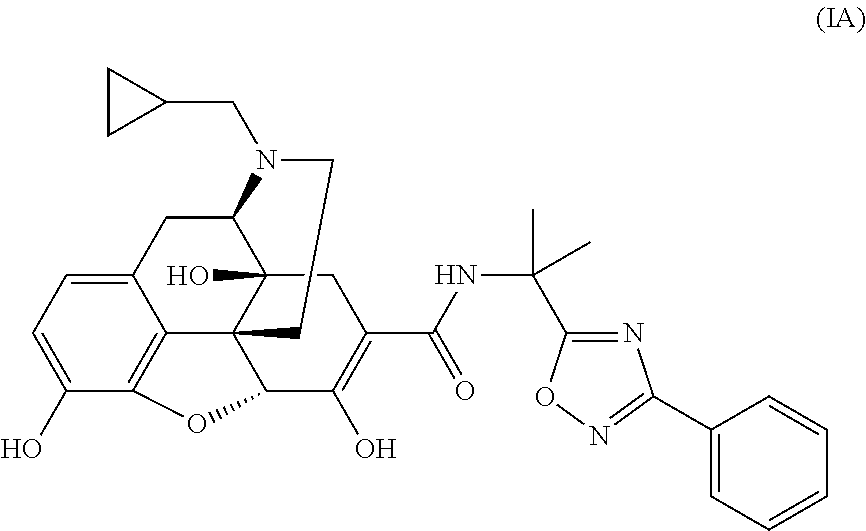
C12CC3=CC=C(O)C4=C3C3(C1(O)CC(C(NC(C1=NC(C5=CC=CC=C5)=NO1)(C)C)=O)=C(O)C3O4)CCN2CC1CC1
